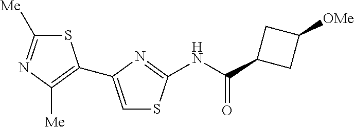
S1C([Me])=NC([Me])=C1C1=CSC(NC(C2CC([OMe])C2)=O)=N1
